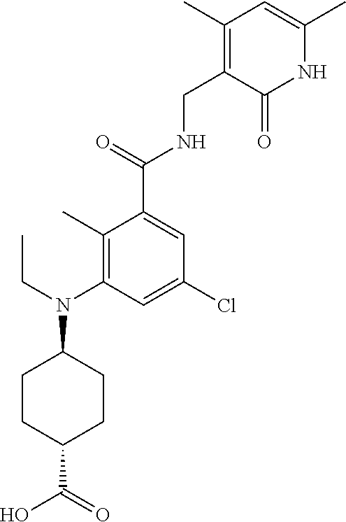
C1(C)=C(N(CC)C2CCC(C(O)=O)CC2)C=C(Cl)C=C1C(=O)NCC1=C(C)C=C(C)NC1=O
